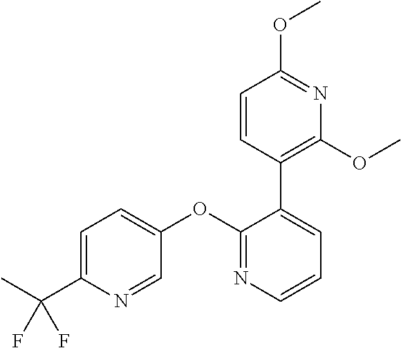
C1=C(C(F)(F)C)N=CC(OC2=NC=CC=C2C2=C(OC)N=C(OC)C=C2)=C1
